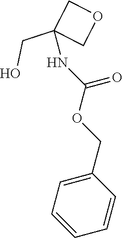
OCC1(NC(OCC2=CC=CC=C2)=O)COC1
